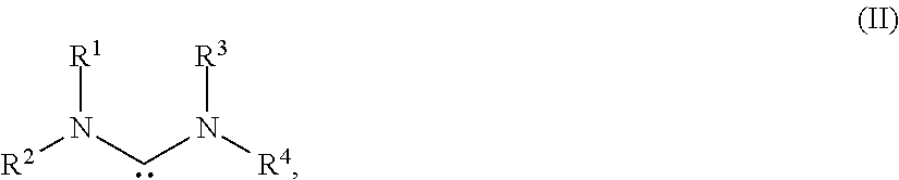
[R2]N(CN([R4])[R3])[R1]
